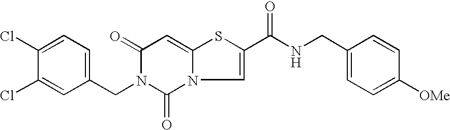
C1(Cl)=CC=C(CN2C(=O)N3C=C(C(=O)NCC4=CC=C([OMe])C=C4)SC3=CC2=O)C=C1Cl
